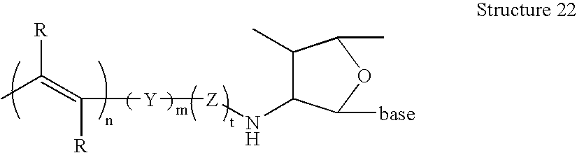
C([Y][Z]NC1C(C)C(C)OC1[base])(=C(C)[R])[R]
